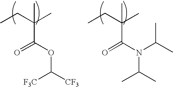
CCC(C)(C(=O)OC([CF3])[F3C])C.CCC(C)(C(=O)N(C(C)C)C(C)C)C
